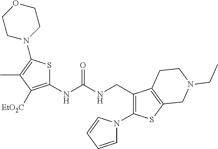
S1C(NC(NCC2=C(N3C=CC=C3)SC3=C2CCN(CC)C3)=O)=C([EtO2C])C(C)=C1N1CCOCC1
